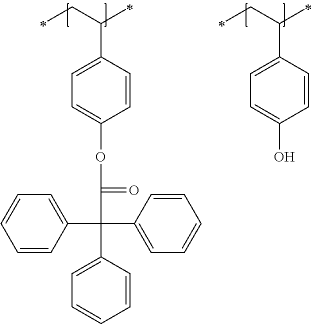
C1=CC(C(CC)C)=CC=C1OC(=O)C(C1=CC=CC=C1)(C1=CC=CC=C1)C1=CC=CC=C1.C1=CC(C(CC)C)=CC=C1O
